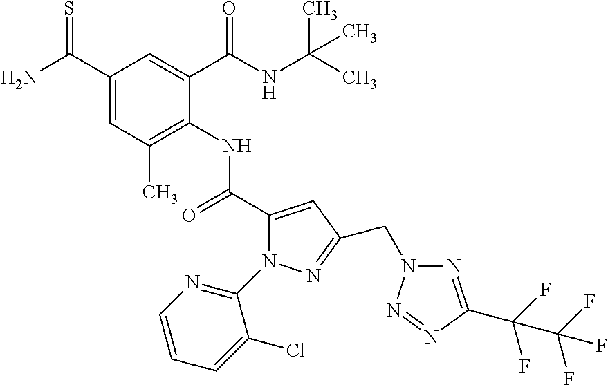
C1(C(N)=S)=CC(C)=C(NC(C2=CC(CN3N=C(C(F)(F)C(F)(F)F)N=N3)=NN2C2=NC=CC=C2Cl)=O)C(C(NC(C)(C)C)=O)=C1
